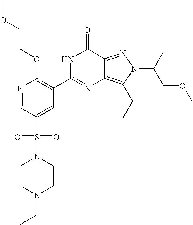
N1=CC(S(=O)(=O)N2CCN(CC)CC2)=CC(C2=NC3=C(CC)N(C(COC)C)N=C3C(=O)N2)=C1OCCOC
